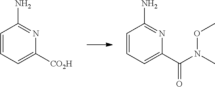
C1=CC=C([CO2H])N=C1N.C1=CC=C(C(=O)N(C)OC)N=C1N
